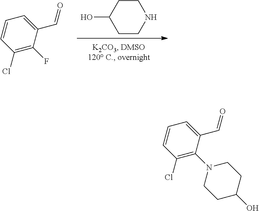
C1CNCCC1O.C1(Cl)=C(F)C(C=O)=CC=C1.C1(Cl)=C(N2CCC(O)CC2)C(C=O)=CC=C1
